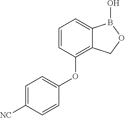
C1=CC=C2C(=C1OC1=CC=C([NC])C=C1)COB2O
